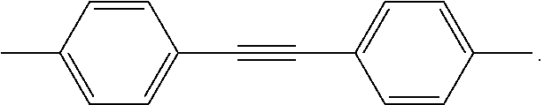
C1=CC(C)=CC=C1C#CC1=CC=C(C)C=C1
